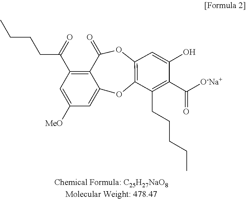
C1(C(=O)CCCC)=C2C(=O)OC3=C(OC2=CC([MeO])=C1)C(CCCCC)=C(C([O-Na+])=O)C(O)=C3
